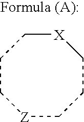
C1C[Z]CCC[X]C1
